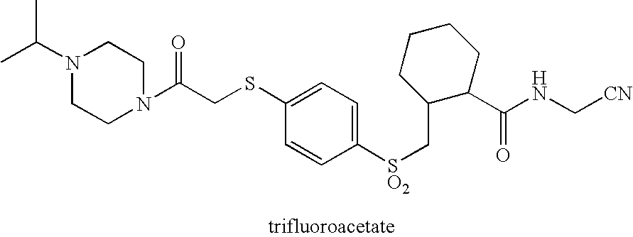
N1(C(CSC2=CC=C([SO2]CC3C(C(NC[CN])=O)CCCC3)C=C2)=O)CCN(C(C)C)CC1
